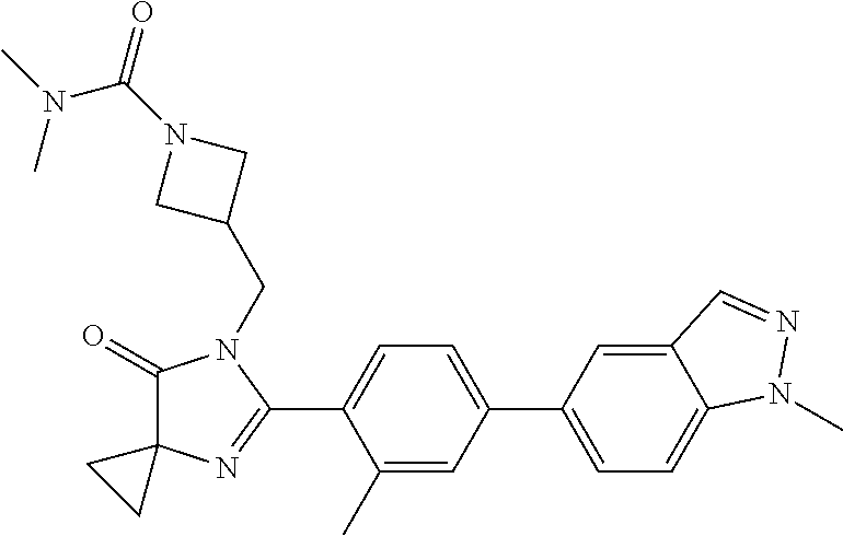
C1(=O)C2(N=C(C3=CC=C(C4=CC=C5C(=C4)C=NN5C)C=C3C)N1CC1CN(C(=O)N(C)C)C1)CC2
